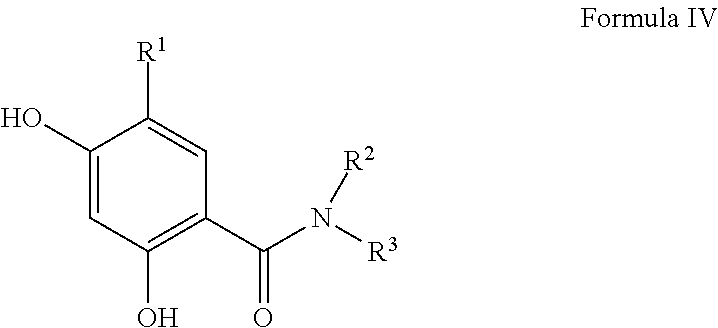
C1(O)=CC(O)=C(C(=O)N([R3])[R2])C=C1[R1]
